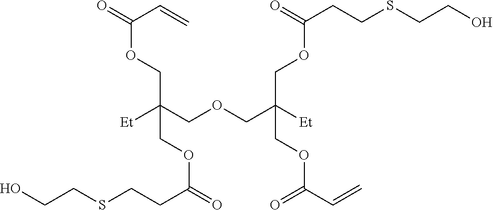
[Et]C(COCC([Et])(COC(CCSCCO)=O)COC(C=C)=O)(COC(=O)C=C)COC(=O)CCSCCO
